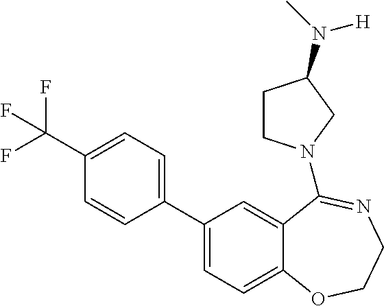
C1(C(F)(F)F)=CC=C(C2=CC=C3C(=C2)C(N2CCC(N([H])C)C2)=NCCO3)C=C1
